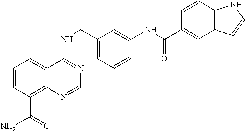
C1=CC(C(N)=O)=C2C(=C1)C(NCC1=CC=CC(NC(=O)C3=CC4=C(C=C3)NC=C4)=C1)=NC=N2
